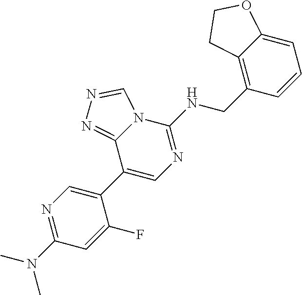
C1(N(C)C)=NC=C(C2=CN=C(NCC3=C4C(=CC=C3)OCC4)N3C2=NN=C3)C(F)=C1
